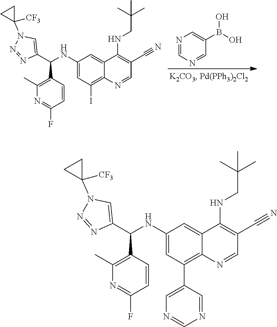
C1(C)=C(C(C2=CN(C3([CF3])CC3)N=N2)NC2=CC(I)=C3C(=C2)C(NCC(C)(C)C)=C(C#N)C=N3)C=CC(F)=N1.N1=CN=CC(B(O)O)=C1.C1(C)=C(C(C2=CN(C3([CF3])CC3)N=N2)NC2=CC(C3=CN=CN=C3)=C3C(=C2)C(NCC(C)(C)C)=C(C#N)C=N3)C=CC(F)=N1
